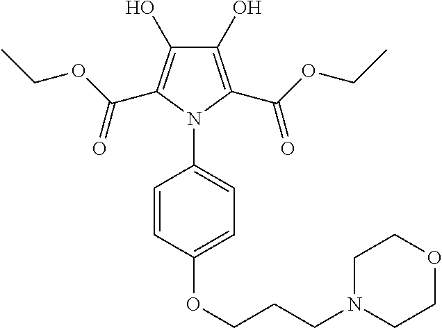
C1(O)=C(C(OCC)=O)N(C2=CC=C(OCCCN3CCOCC3)C=C2)C(C(OCC)=O)=C1O
